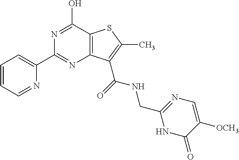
N1=C(O)C2=C(N=C1C1=CC=CC=N1)C(C(=O)NCC1=NC=C([OCH3])C(=O)N1)=C(C)S2
